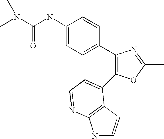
C(NC1=CC=C(C2=C(C3=CC=NC4=C3C=CN4)OC(C)=N2)C=C1)(=O)N(C)C
